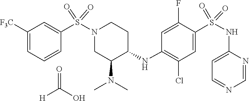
C1=NC(NS(=O)(=O)C2=CC(Cl)=C(NC3C(N(C)C)CN(S(C4=CC([F3C])=CC=C4)(=O)=O)CC3)C=C2F)=CC=N1.[H]C(O)=O
